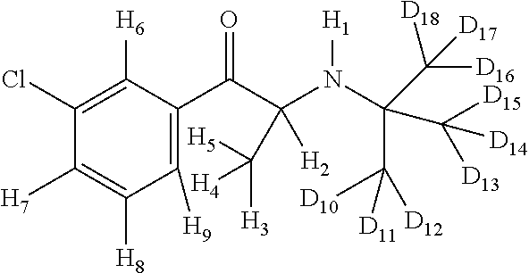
C1([H9])=C(C(C(N(C(C([D10])([D12])[D11])(C([D15])([D14])[D13])C([D16])([D17])[D18])[H1])([H2])C([H5])([H4])[H3])=O)C([H6])=C(Cl)C([H7])=C1[H8]
